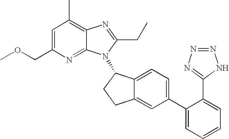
C1=C(COC)N=C2C(=C1C)N=C(CC)N2C1C2=CC=C(C3=CC=CC=C3C3=NN=NN3)C=C2CC1
